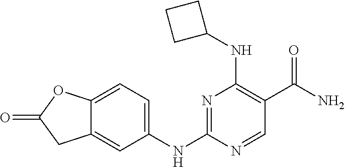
N1=C(NC2=CC=C3C(=C2)CC(=O)O3)N=CC(C(N)=O)=C1NC1CCC1
